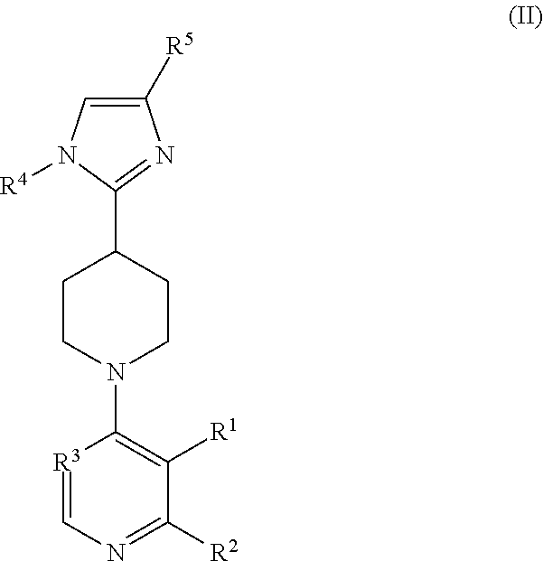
[R3]1=CN=C([R2])C([R1])=C1N1CCC(C2=NC([R5])=CN2[R4])CC1
